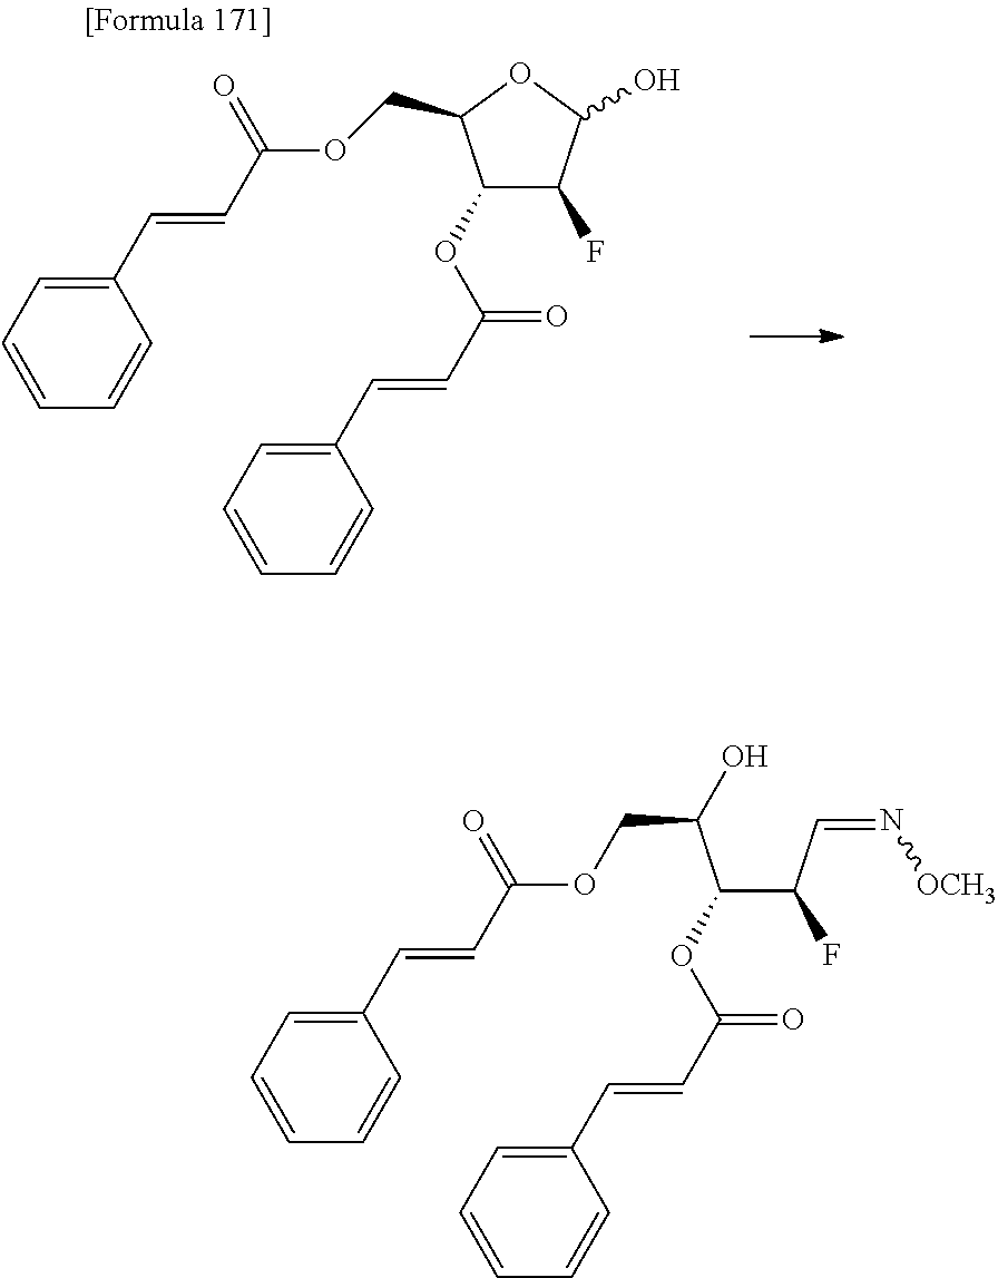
C(C(C(C(C=N[OCH3])F)OC(C=CC1=CC=CC=C1)=O)O)OC(C=CC1=CC=CC=C1)=O.C(OC(C=CC1=CC=CC=C1)=O)C1C(OC(C=CC2=CC=CC=C2)=O)C(F)C(O)O1
